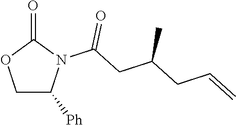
O1CC([Ph])N(C(CC(CC=C)C)=O)C1=O
